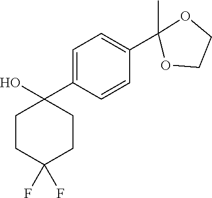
C1CC(F)(F)CCC1(C1=CC=C(C2(C)OCCO2)C=C1)O
